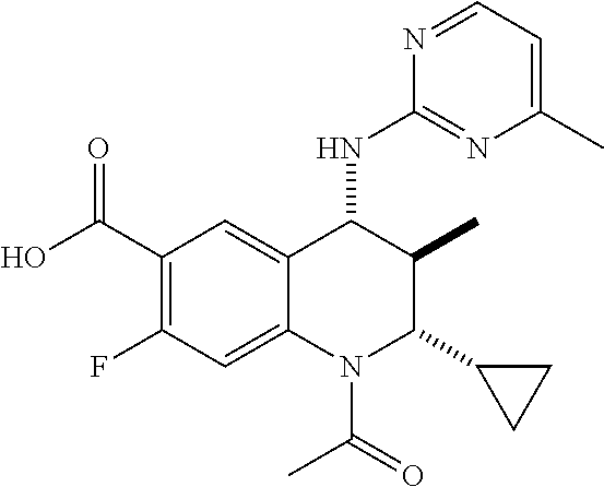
C1(C(O)=O)=C(F)C=C2C(=C1)C(NC1=NC(C)=CC=N1)C(C)C(C1CC1)N2C(=O)C
